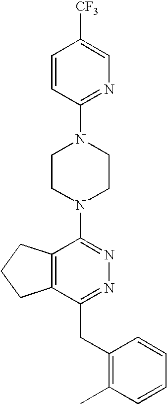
C12=C(C(CC3=C(C)C=CC=C3)=NN=C1N1CCN(C3=NC=C([CF3])C=C3)CC1)CCC2
